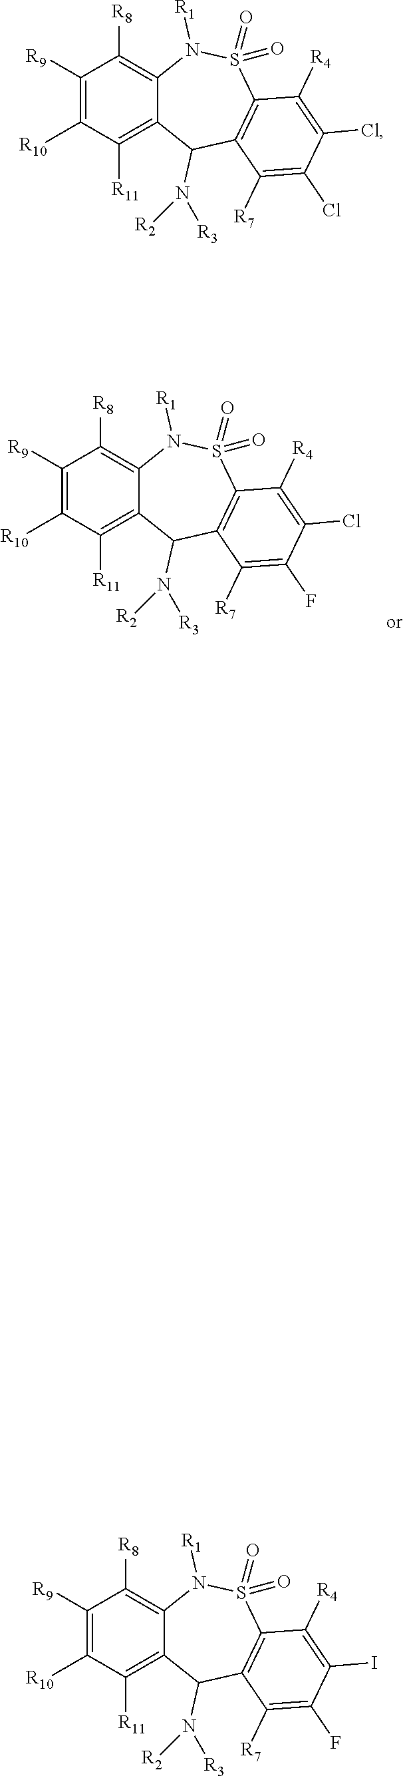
C1([R9])=C([R10])C([R11])=C2C(=C1[R8])N([R1])S(=O)(=O)C1=C(C2N([R3])[R2])C([R7])=C(F)C(Cl)=C1[R4].C1([R9])=C([R10])C([R11])=C2C(=C1[R8])N([R1])S(=O)(=O)C1=C(C2N([R3])[R2])C([R7])=C(Cl)C(Cl)=C1[R4].C1([R9])=C([R10])C([R11])=C2C(=C1[R8])N([R1])S(=O)(=O)C1=C(C2N([R3])[R2])C([R7])=C(F)C(I)=C1[R4]
